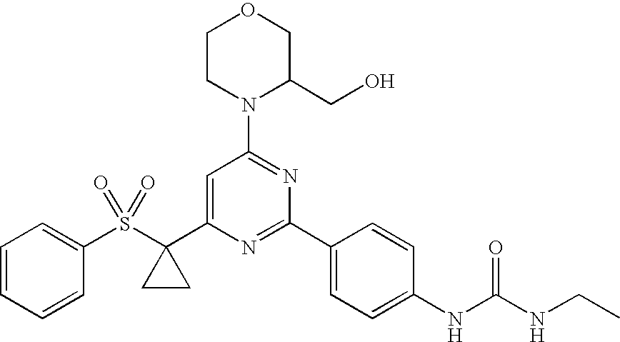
C1=CC=CC(S(C2(C3=CC(N4C(CO)COCC4)=NC(C4=CC=C(NC(NCC)=O)C=C4)=N3)CC2)(=O)=O)=C1
